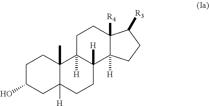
C1C(O)CC2([H])C(C)(C1)C1([H])C([H])(CC2)C2([H])C([R4])(CC1)C([R3])CC2
